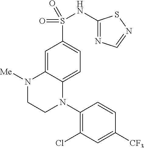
C1=C2C(=CC=C1S(=O)(=O)NC1=NC=NS1)N(C1=C(Cl)C=C([CF3])C=C1)CCN2[Me]
